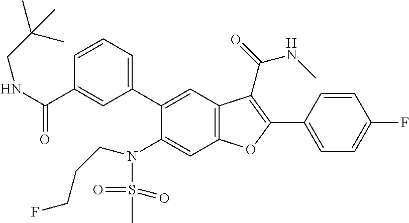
C1=CC(C2=C(C(=O)NC)C3=C(C=C(N(S(C)(=O)=O)CCCF)C(C4=CC=CC(C(NCC(C)(C)C)=O)=C4)=C3)O2)=CC=C1F
